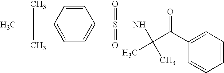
C1=C(C(C)(C)C)C=CC(S(=O)(=O)NC(C(C2=CC=CC=C2)=O)(C)C)=C1
